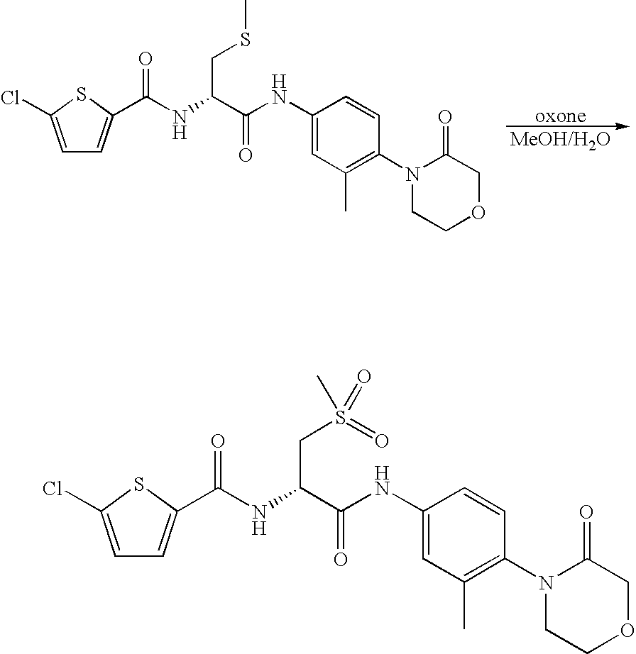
[oxone].[MeOH/H2O].C1=C(Cl)SC(C(NC(CSC)C(=O)NC2=CC(C)=C(N3CCOCC3=O)C=C2)=O)=C1.C1=C(Cl)SC(C(NC(CS(=O)(C)=O)C(=O)NC2=CC(C)=C(N3CCOCC3=O)C=C2)=O)=C1
